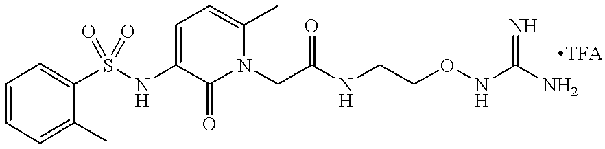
S(NC1=CC=C(C)N(CC(NCCONC(N)=N)=O)C1=O)(=O)(=O)C1=CC=CC=C1C.[TFA]
